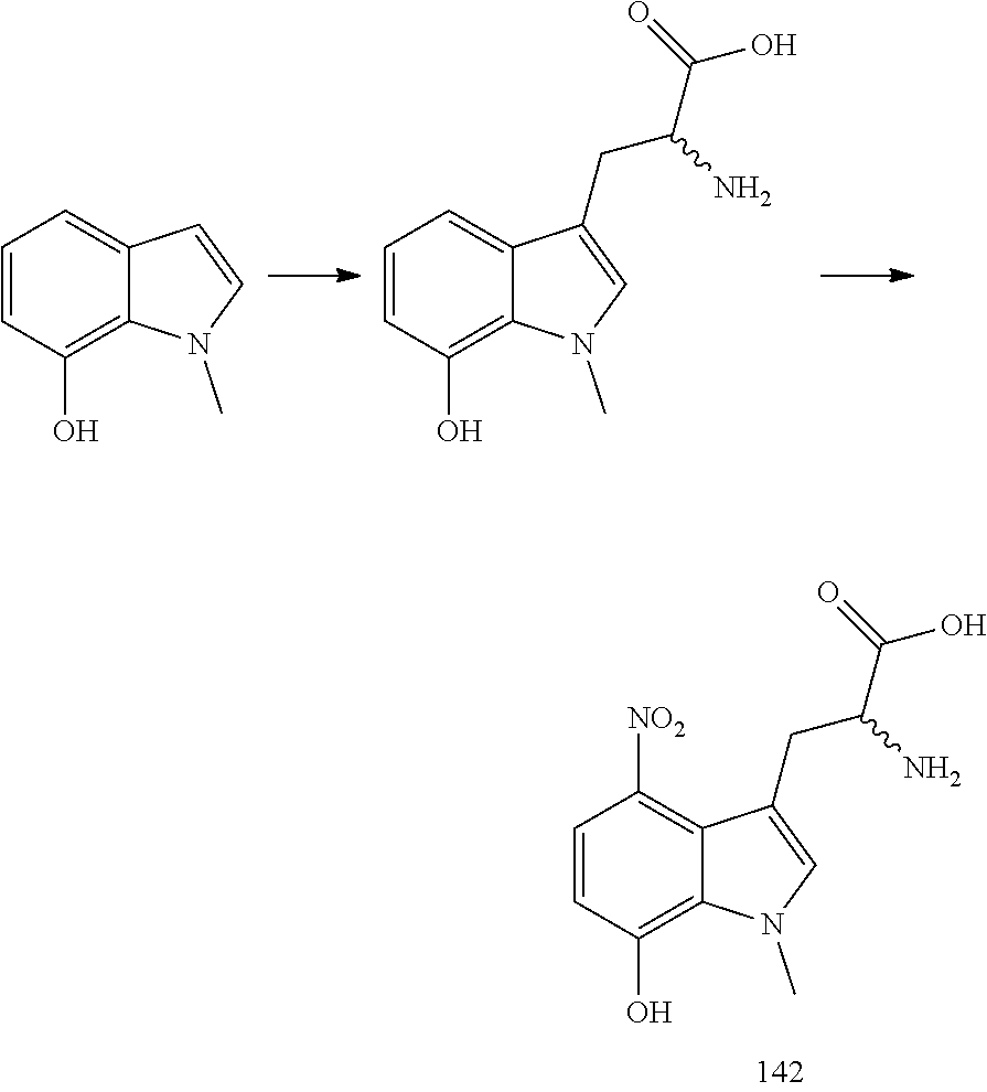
C1=CC(O)=C2C(=C1)C=CN2C.C1=CC(O)=C2C(=C1)C(CC(C(O)=O)N)=CN2C.C1=CC(O)=C2C(=C1[NO2])C(CC(C(O)=O)N)=CN2C
